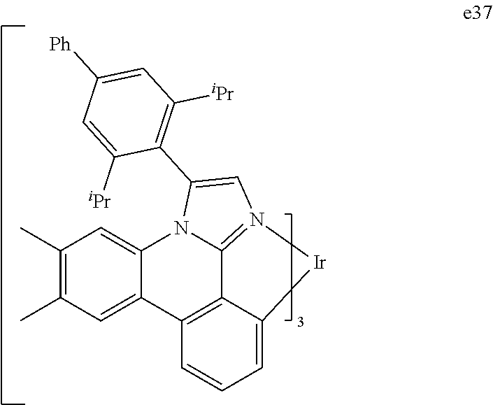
C1(C)=C(C)C=C2C(=C1)N1C3=N(C=C1C1=C([iPr])C=C([Ph])C=C1[iPr])[Ir]C1=CC=CC2=C31
